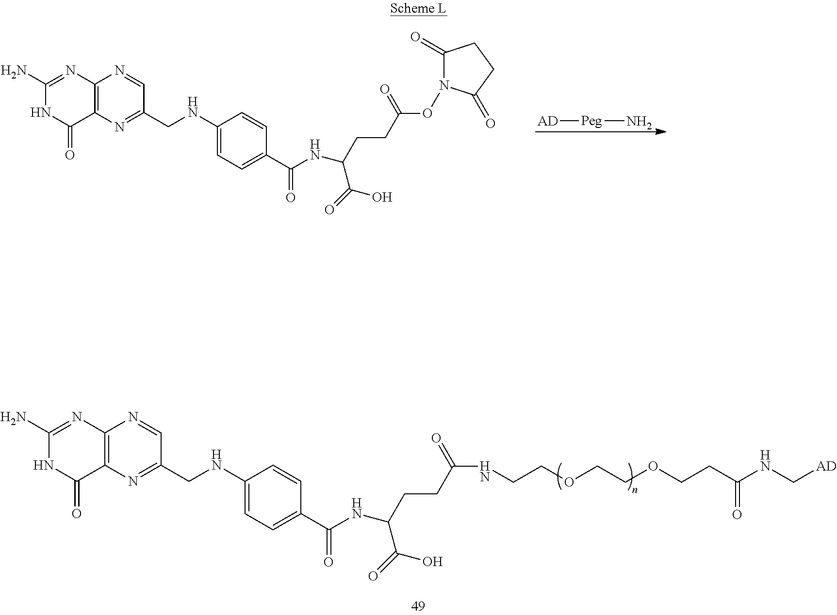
C1(N)=NC2=C(C(=O)N1)N=C(CNC1=CC=C(C(NC(CCC(NCCOCCOCCC(NC[AD])=O)=O)C(O)=O)=O)C=C1)C=N2.C1(N)=NC2=C(C(=O)N1)N=C(CNC1=CC=C(C(NC(CCC(ON3C(=O)CCC3=O)=O)C(O)=O)=O)C=C1)C=N2.[AD][Peg]N
